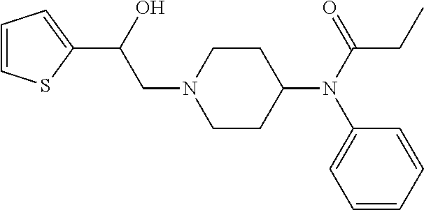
C1(C(CN2CCC(N(C3=CC=CC=C3)C(CC)=O)CC2)O)=CC=CS1
